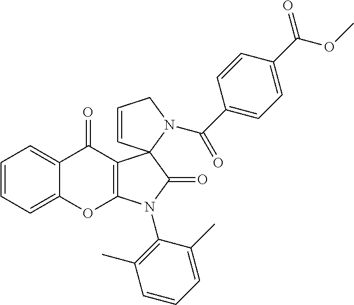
C1=CC=C2C(=C1)C(=O)C1=C(O2)N(C2=C(C)C=CC=C2C)C(=O)C12C=CCN2C(C1=CC=C(C(OC)=O)C=C1)=O
